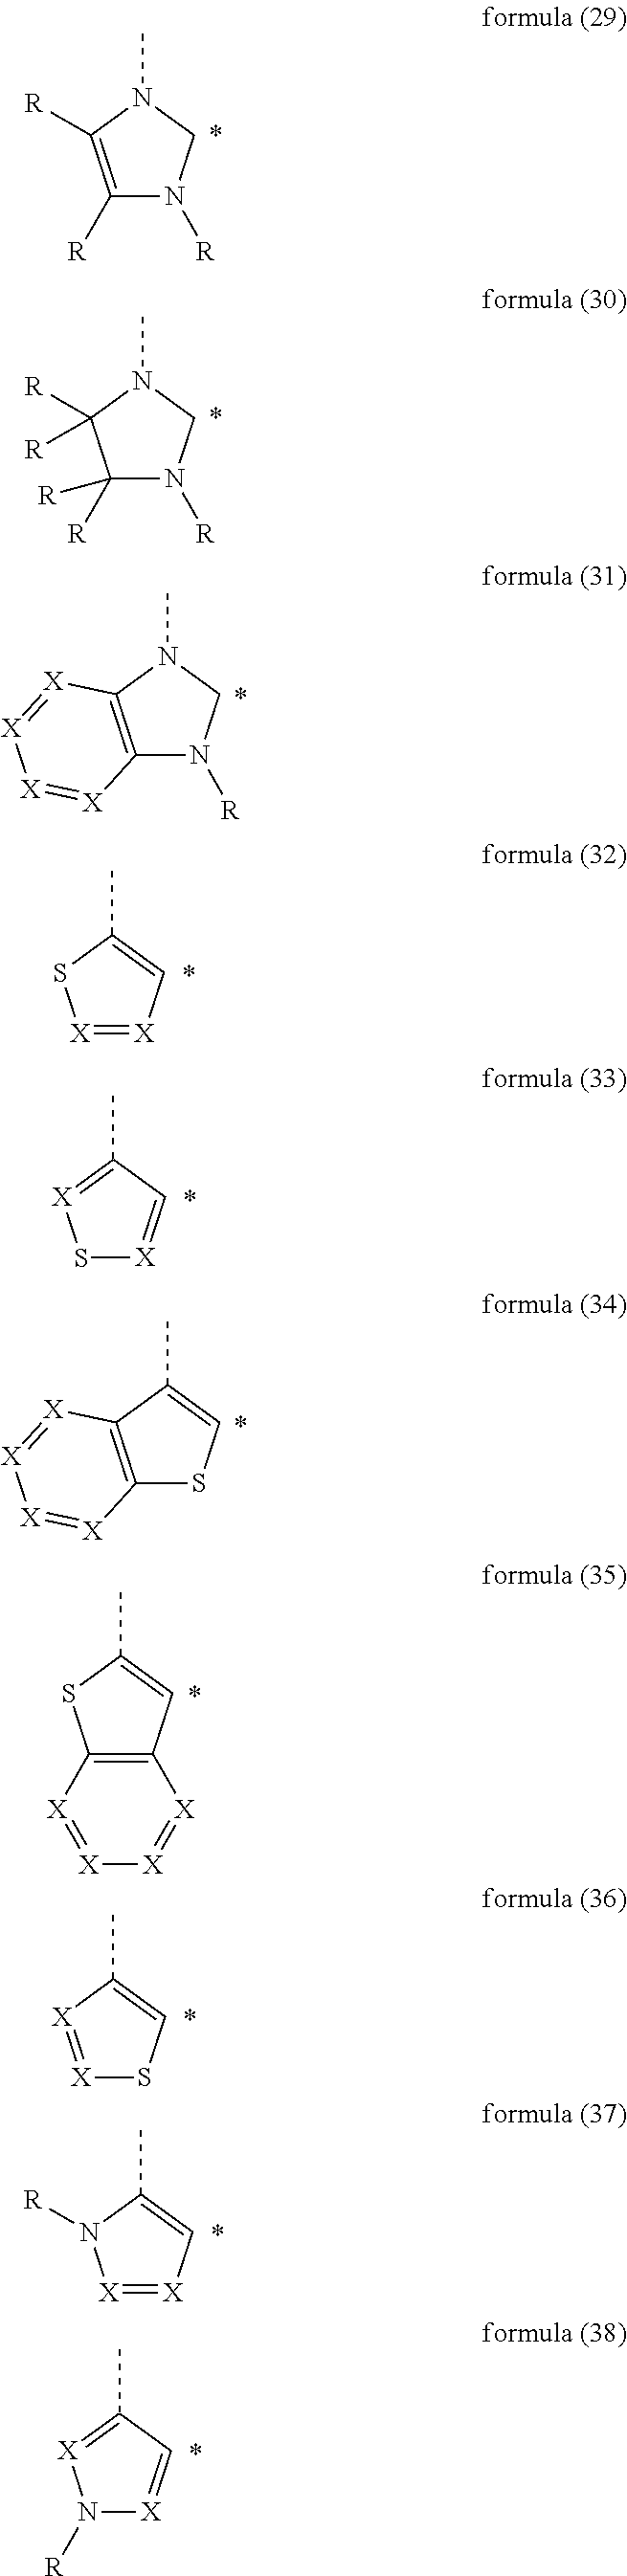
C1([R])=C([R])N(C)CN1[R].C1([R])([R])N([R])CN(C)C1([R])[R].C12=C(N(C)CN1[R])[X]=[X][X]=[X]2.[X]1=[X]C=C(C)S1.S1[X]=CC(C)=[X]1.C12=C(C(C)=CS1)[X]=[X][X]=[X]2.C12=C([X]=[X][X]=[X]1)SC(C)=C2.[X]1=[X]C(C)=CS1.[X]1=[X]C=C(C)N1[R].N1([R])[X]=CC(C)=[X]1
